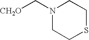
N1(C[CH2O])CCSCC1
